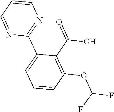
C1(C2=CC=CC(OC(F)F)=C2C(=O)O)=NC=CC=N1
